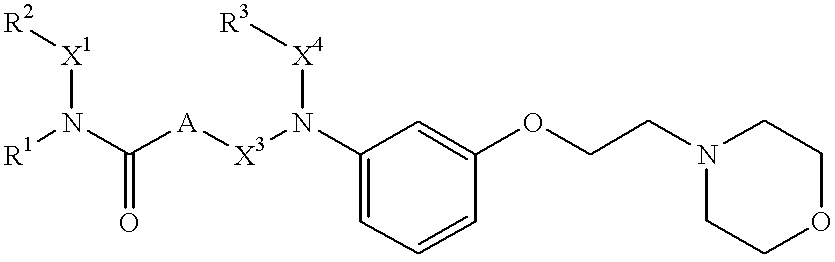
[X1](N([R1])C([A][X3]N(C1=CC=CC(OCCN2CCOCC2)=C1)[X4][R3])=O)[R2]
